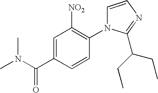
C1=CN=C(C(CC)CC)N1C1=C([NO2])C=C(C(N(C)C)=O)C=C1
